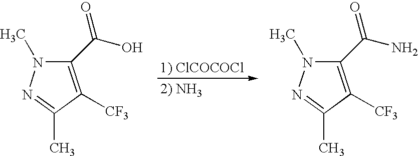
C1(C(O)=O)=C([CF3])C(C)=NN1C.C1(C(N)=O)=C([CF3])C(C)=NN1C
